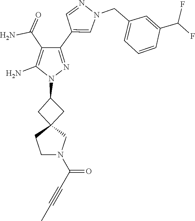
C12(CC(N3N=C(C4=CN(CC5=CC=CC(C(F)F)=C5)N=C4)C(C(N)=O)=C3N)C1)CCN(C(=O)C#CC)C2
